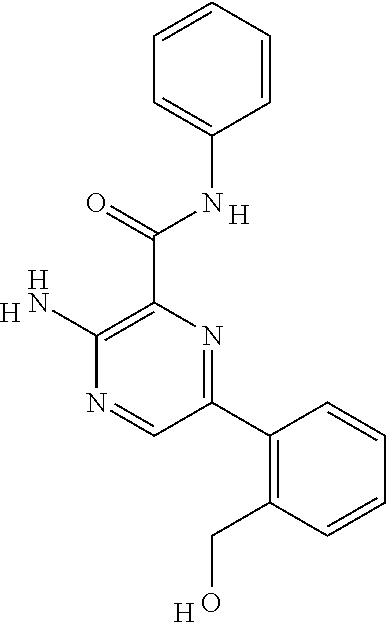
C1=CC=CC=C1NC(C1=C(N)N=CC(C2=C(CO)C=CC=C2)=N1)=O.[H].[H].[H]
